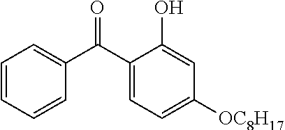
C1=CC=CC(C(=O)C2=CC=C([OC8H17])C=C2O)=C1
